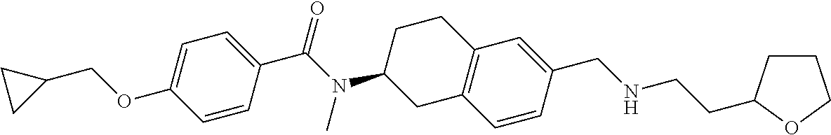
C1=C(OCC2CC2)C=CC(C(N(C2CC3=C(CC2)C=C(CNCCC2CCCO2)C=C3)C)=O)=C1
